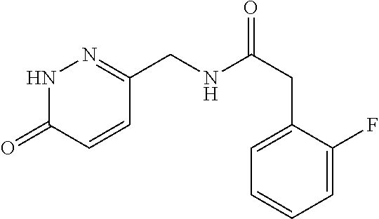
N1C(=O)C=CC(CNC(CC2=CC=CC=C2F)=O)=N1
